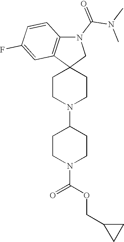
C12(CN(C(N(C)C)=O)C3=C1C=C(F)C=C3)CCN(C1CCN(C(OCC3CC3)=O)CC1)CC2
